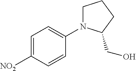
C1=C([NO2])C=CC(N2CCCC2CO)=C1
